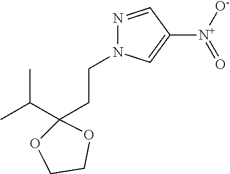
N1=CC([N+]([O-])=O)=CN1CCC1(C(C)C)OCCO1
